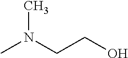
CN(CCO)C
